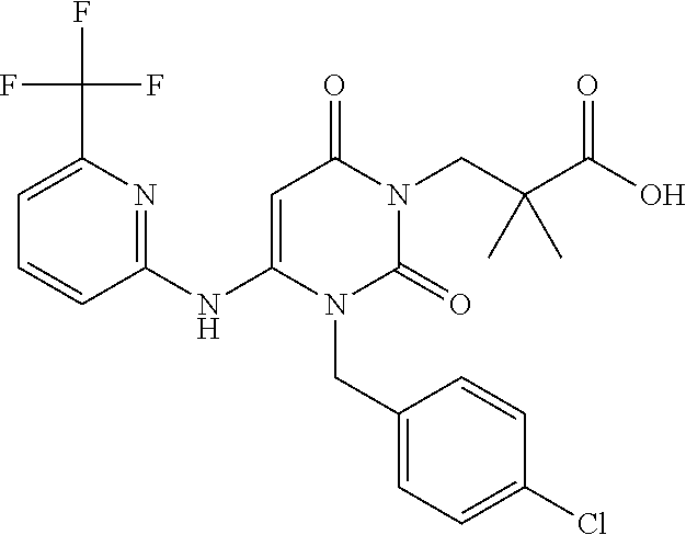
C1=C(C(F)(F)F)N=C(NC2=CC(=O)N(CC(C(O)=O)(C)C)C(=O)N2CC2=CC=C(Cl)C=C2)C=C1
